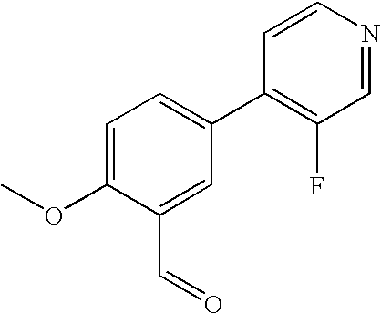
C(=O)C1=CC(C2=C(F)C=NC=C2)=CC=C1OC
